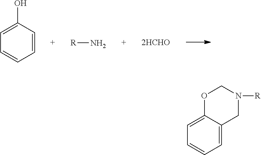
C1=CC(O)=CC=C1.[R]N.C1=C2C(=CC=C1)OCN([R])C2
